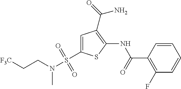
C1=CC(C(=O)NC2=C(C(=O)N)C=C(S(N(CC[F3C])C)(=O)=O)S2)=C(F)C=C1
